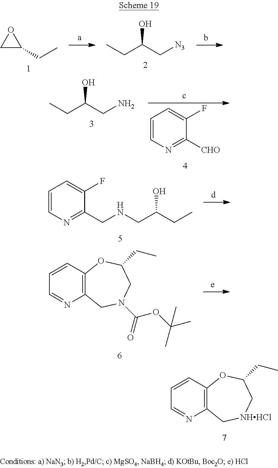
C12=C(C=CC=N1)OC(CC)C[NHHCl]C2.C1C(CC)O1.CCC(C[N3])O.CCC(CN)O.C1=CN=C([CHO])C(F)=C1.C1=CN=C(CNCC(CC)O)C(F)=C1.C12=C(C=CC=N1)OC(CC)CN(C(OC(C)(C)C)=O)C2
